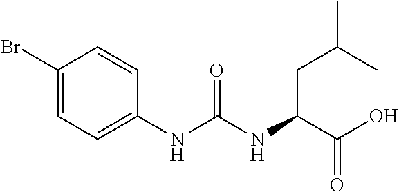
C1(Br)=CC=C(NC(NC(C(O)=O)CC(C)C)=O)C=C1
